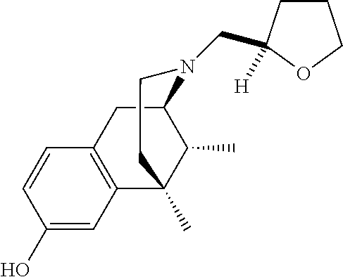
C1(O)=CC2=C(C=C1)CC1C(C)C2(C)CCN1CC1([H])CCCO1
